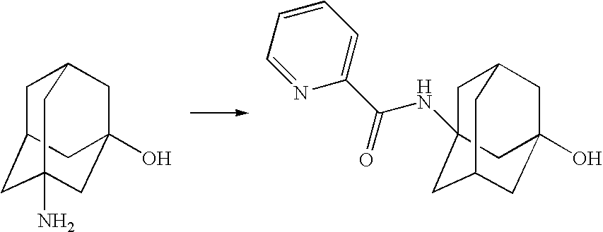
C1C2CC3(N)CC(O)(CC1C3)C2.C1C2CC3(O)CC(CC1(NC(C1=CC=CC=N1)=O)C3)C2
